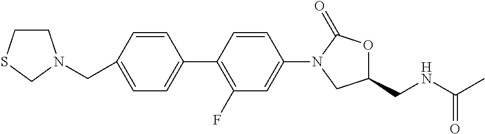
C1(CN2CCSC2)=CC=C(C2=C(F)C=C(N3CC(CNC(=O)C)OC3=O)C=C2)C=C1
